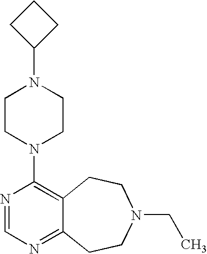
C1CC(N2CCN(C3=C4C(=NC=N3)CCN(CC)CC4)CC2)C1
